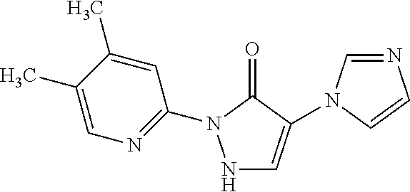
N1=CN(C2=CNN(C3=NC=C(C)C(C)=C3)C2=O)C=C1
